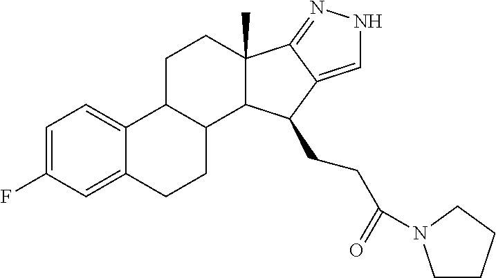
C1=C(F)C=C2C(=C1)C1C(CC2)C2C(C)(CC1)C1=NNC=C1C2CCC(=O)N1CCCC1
